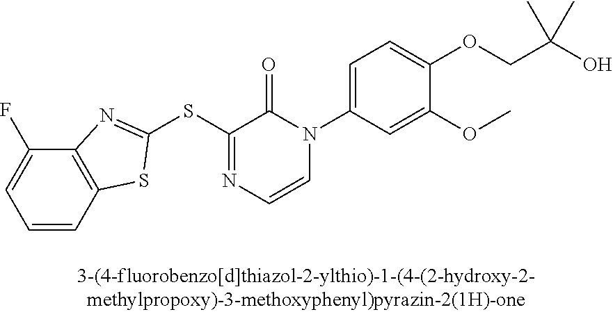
C1=CC2=C(C(F)=C1)N=C(SC1=NC=CN(C3=CC=C(OCC(C)(O)C)C(OC)=C3)C1=O)S2
